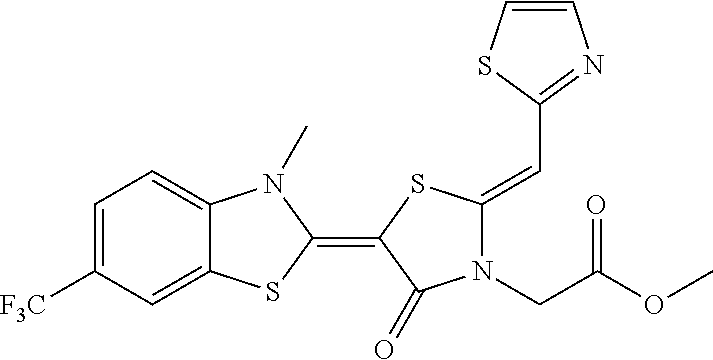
C1=C([F3C])C=C2C(=C1)N(C)C(=C1SC(=CC3=NC=CS3)N(CC(OC)=O)C1=O)S2
